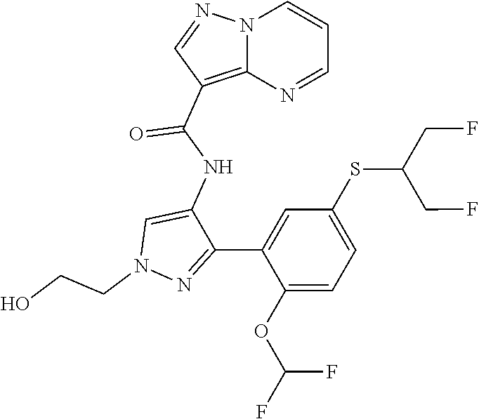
N1=C(C2=CC(SC(CF)CF)=CC=C2OC(F)F)C(NC(=O)C2=C3N(N=C2)C=CC=N3)=CN1CCO
